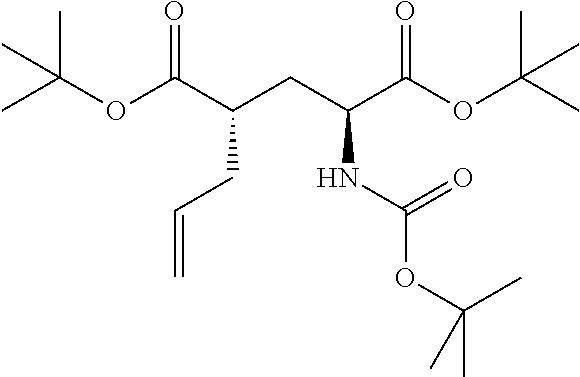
C(C(CC(NC(OC(C)(C)C)=O)C(OC(C)(C)C)=O)C(OC(C)(C)C)=O)C=C
